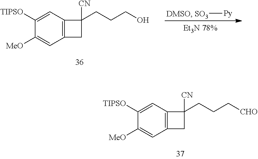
C12=C(C=C([TIPSO])C([MeO])=C1)C([CN])(CCC[CHO])C2.C12=C(C=C([TIPSO])C([MeO])=C1)C([CN])(CCCO)C2.[DMSO].[SO3][Py]
